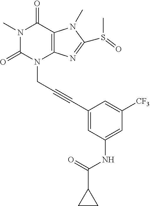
N1(C)C(=O)N(CC#CC2=CC(NC(C3CC3)=O)=CC([CF3])=C2)C2=C(C1=O)N(C)C(S(C)=O)=N2
